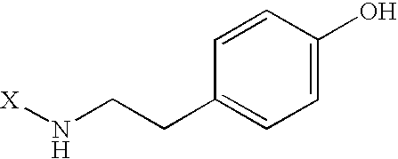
[X]NCCC1=CC=C(O)C=C1
